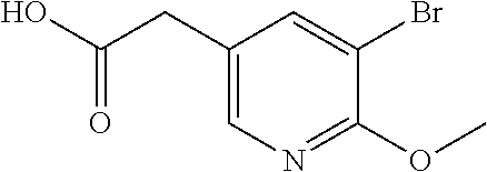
C1(CC(O)=O)=CN=C(OC)C(Br)=C1
